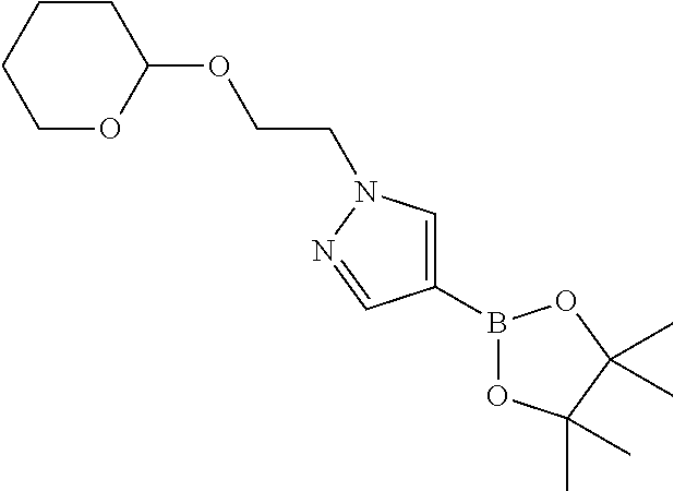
C1(B2OC(C)(C)C(C)(C)O2)=CN(CCOC2CCCCO2)N=C1
